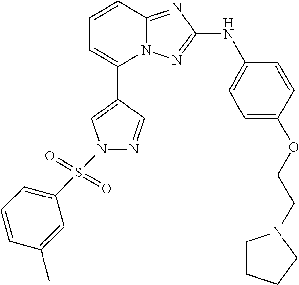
C1=CC2=NC(NC3=CC=C(OCCN4CCCC4)C=C3)=NN2C(C2=CN(S(C3=CC=CC(C)=C3)(=O)=O)N=C2)=C1
